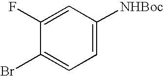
C1=C([NHBoc])C=C(F)C(Br)=C1
